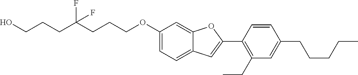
C1(OCCCC(CCCO)(F)F)=CC=C2C(=C1)OC(C1=C(CC)C=C(CCCCC)C=C1)=C2
